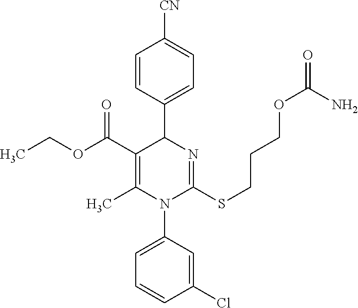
C1=CC(C2C(C(OCC)=O)=C(C)N(C3=CC=CC(Cl)=C3)C(SCCCOC(N)=O)=N2)=CC=C1[CN]
